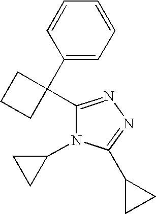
C1(C2(C3=NN=C(C4CC4)N3C3CC3)CCC2)=CC=CC=C1
